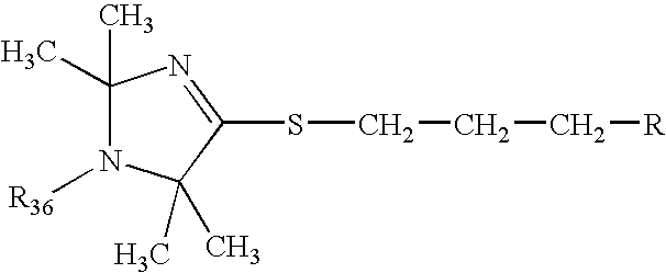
C1(C)(C)N([R36])C(C)(C)C(SCCC[R])=N1
